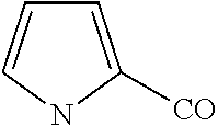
C1=CNC([CO])=C1
